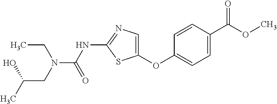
C1=CC(C(OC)=O)=CC=C1OC1=CN=C(NC(=O)N(CC)CC(C)O)S1
